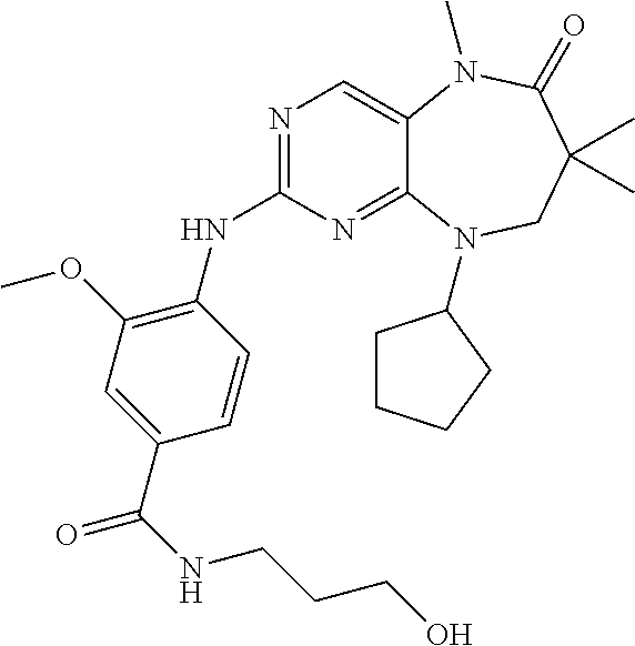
N1=C(NC2=C(OC)C=C(C(=O)NCCCO)C=C2)N=C2C(=C1)N(C)C(=O)C(C)(C)CN2C1CCCC1
